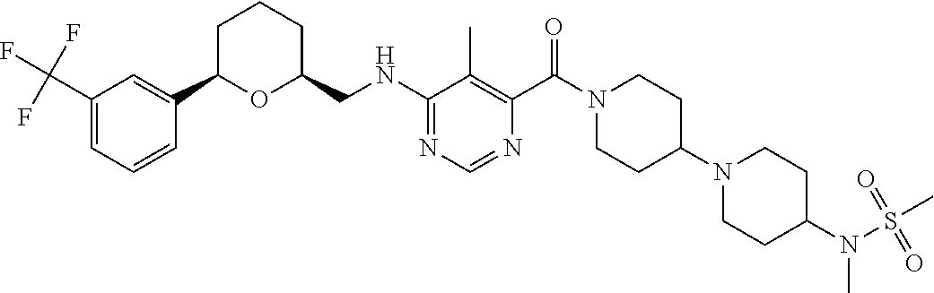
C1C(C2=CC(C(F)(F)F)=CC=C2)OC(CNC2=NC=NC(C(=O)N3CCC(N4CCC(N(S(=O)(=O)C)C)CC4)CC3)=C2C)CC1
